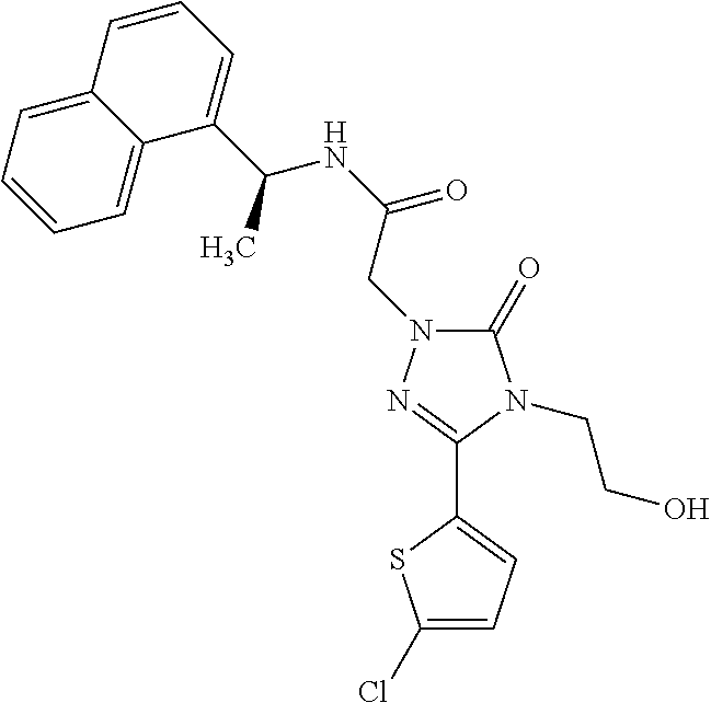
C1(=O)N(CC(NC(C2=CC=CC3=CC=CC=C23)C)=O)N=C(C2=CC=C(Cl)S2)N1CCO
